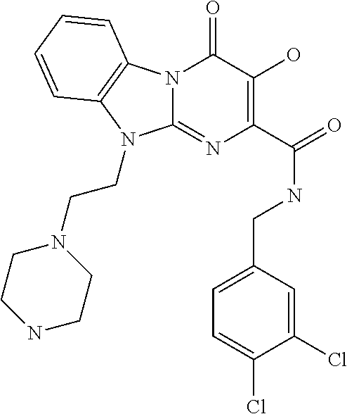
N12C(=NC(C(=O)NCC3=CC=C(Cl)C(Cl)=C3)=C(O)C1=O)N(CCN1CCNCC1)C1=C2C=CC=C1
